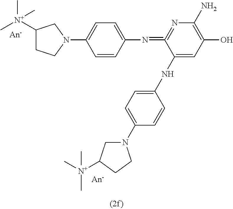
C1=CC(N=C2=NC(N)=C(O)C=C2NC2=CC=C(N3CC([N+](C)(C)C)CC3)C=C2)=CC=C1N1CCC([N+](C)(C)C)C1
